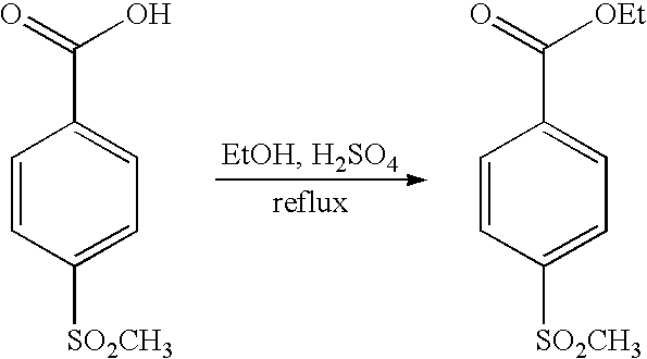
C1=CC([SO2CH3])=CC=C1C(=O)O.C1=CC([SO2CH3])=CC=C1C(=O)[OEt]
